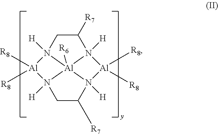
[Al]1([R8])([R8])N2([H])CC([R7])N3([H])[Al]([R8])([R8])N4([H])C([R7])CN1([H])[Al]324[R6]
